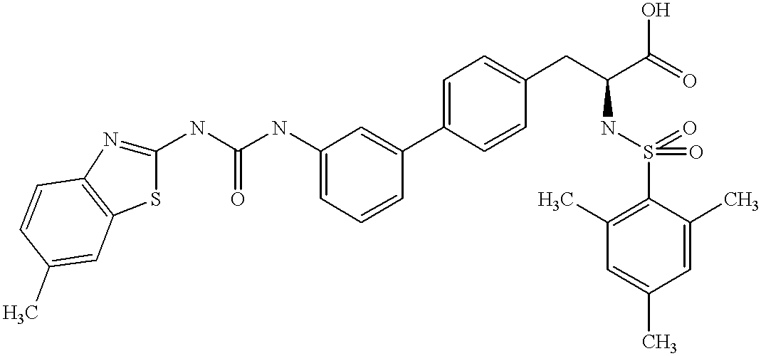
N(C(NC1=CC=CC(C2=CC=C(CC(C(=O)O)NS(=O)(=O)C3=C(C)C=C(C)C=C3C)C=C2)=C1)=O)C1=NC2=C(S1)C=C(C)C=C2
